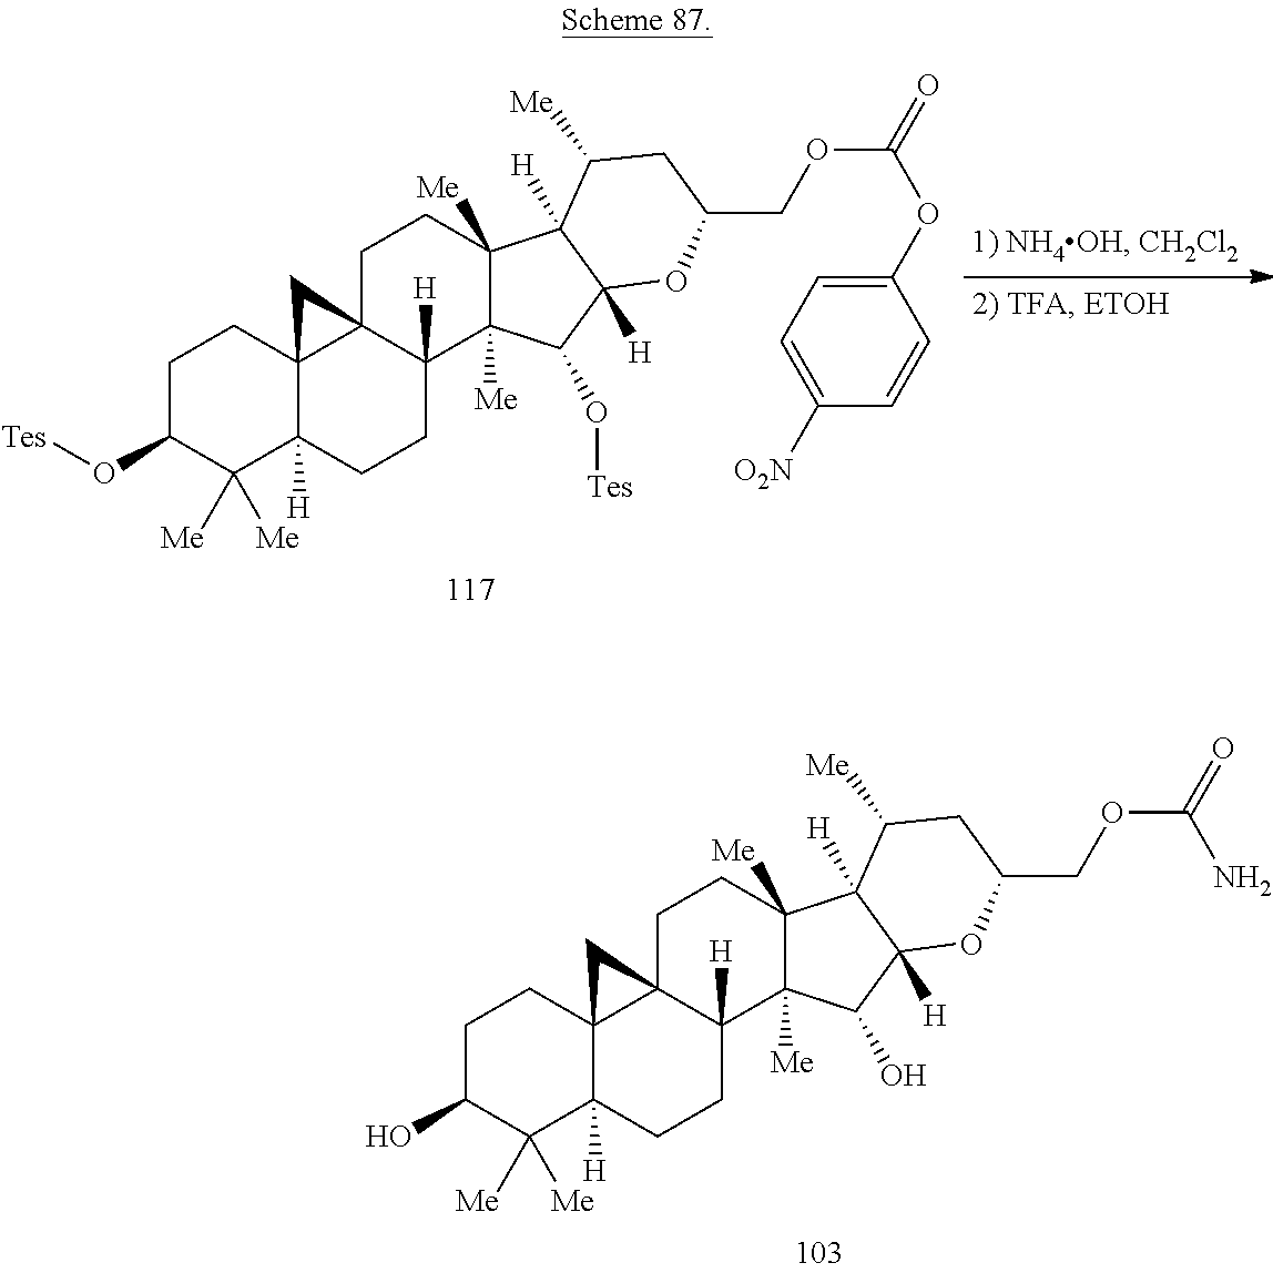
C1C(O)C([Me])([Me])C2([H])C3(C1)C1(C([H])(CC2)C2([Me])C([Me])(CC1)C1([H])C([H])(C2O)OC(COC(=O)N)CC1[Me])C3.C1C(O[Tes])C([Me])([Me])C2([H])C3(C1)C1(C([H])(CC2)C2([Me])C([Me])(CC1)C1([H])C([H])(C2O[Tes])OC(COC(=O)OC2=CC=C([O2N])C=C2)CC1[Me])C3
